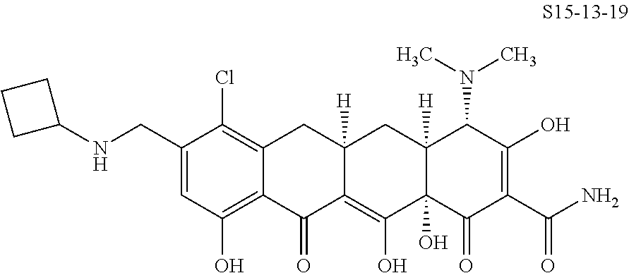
C12=C(Cl)C(CNC3CCC3)=CC(O)=C1C(=O)C1=C(O)C3(O)C([H])(CC1([H])C2)C(N(C)C)C(O)=C(C(N)=O)C3=O
